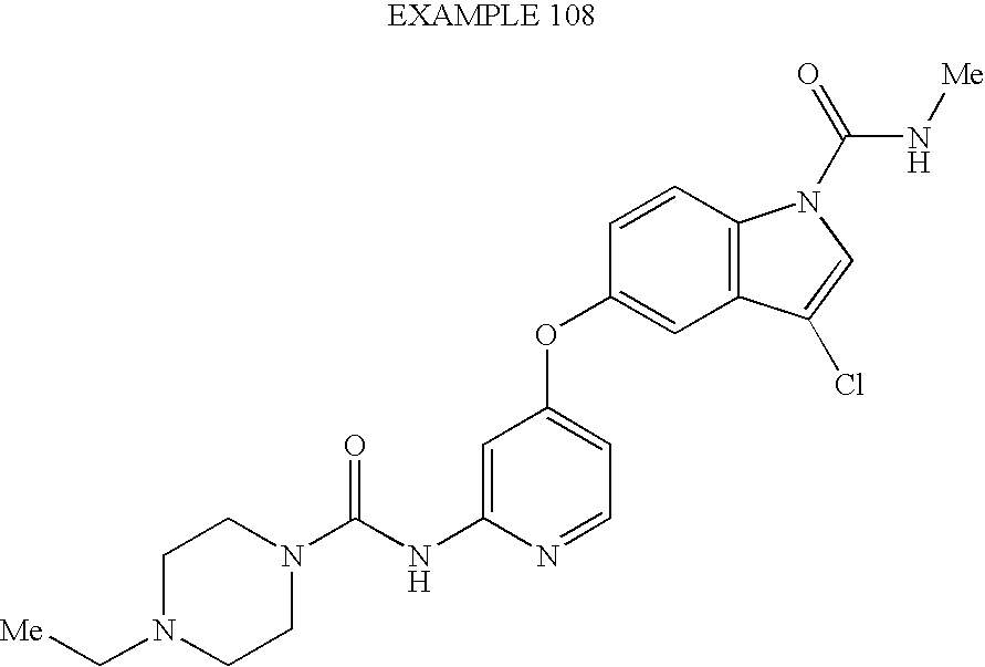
C1N(C[Me])CCN(C(NC2=CC(OC3=CC4=C(C=C3)N(C(N[Me])=O)C=C4Cl)=CC=N2)=O)C1
